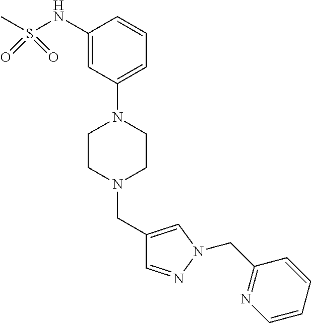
S(NC1=CC(N2CCN(CC3=CN(CC4=NC=CC=C4)N=C3)CC2)=CC=C1)(C)(=O)=O
